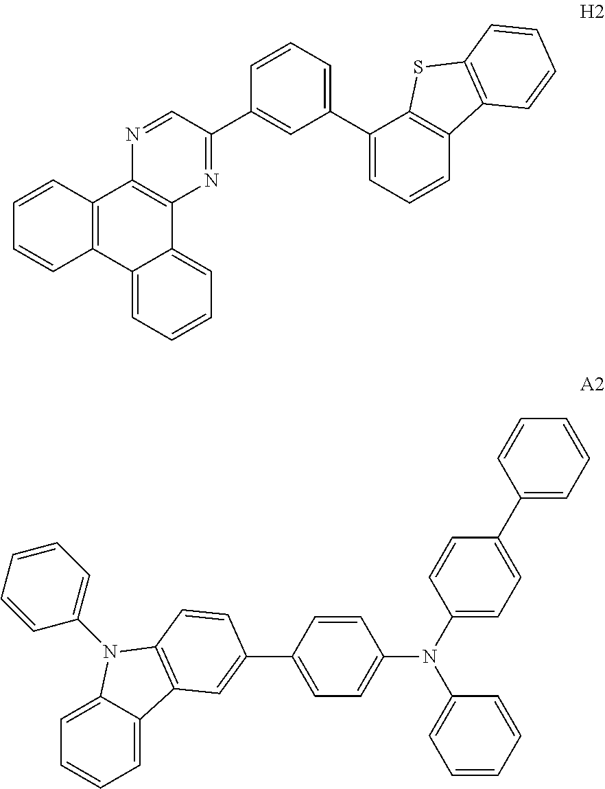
C12=CC=CC=C1C1=C(C3=C2C=CC=C3)N=CC(C2=CC(C3=CC=CC4=C3SC3=C4C=CC=C3)=CC=C2)=N1.C1=C2C(=CC=C1)N(C1=CC=CC=C1)C1=C2C=C(C2=CC=C(N(C3=CC=C(C4=CC=CC=C4)C=C3)C3=CC=CC=C3)C=C2)C=C1
